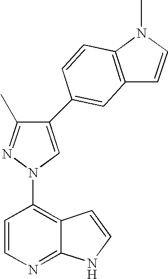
C1=CN=C2C(=C1N1C=C(C3=CC4=C(N(C)C=C4)C=C3)C(C)=N1)C=CN2
